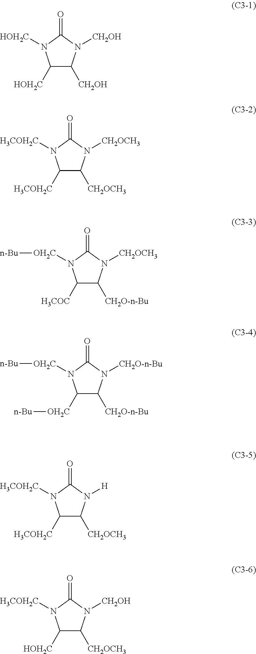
C1([HOH2C])C([CH2OH])N([CH2OH])C(=O)N1[HOH2C].C1([H3COH2C])C([CH2OCH3])N([CH2OCH3])C(=O)N1[H3COH2C].C1([H3COC])C([CH2O-n-Bu])N([CH2OCH3])C(=O)N1[OH2C][n-Bu].C1([OH2C][n-Bu])C([CH2O-n-Bu])N([CH2O-n-Bu])C(=O)N1[OH2C][n-Bu].C1([H3COH2C])C([CH2OCH3])N([H])C(=O)N1[H3COH2C].C1([HOH2C])C([CH2OCH3])N([CH2OH])C(=O)N1[H3COH2C]
